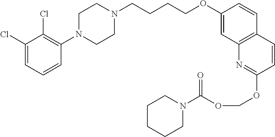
C1(Cl)=CC=CC(N2CCN(CCCCOC3=CC4=C(C=C3)C=CC(OCOC(=O)N3CCCCC3)=N4)CC2)=C1Cl
